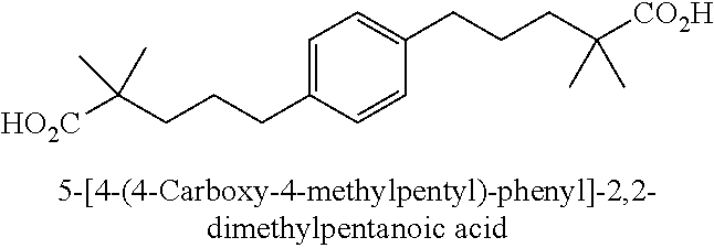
C1=C(CCCC([HO2C])(C)C)C=CC(CCCC([CO2H])(C)C)=C1
